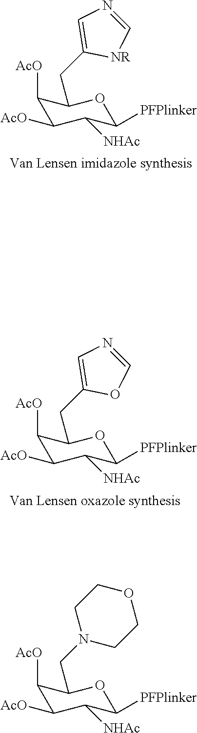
[Van Lensen oxazole synthesis].C1([AcO])C([AcO])C([NHAc])C([PFPlinker])OC1CC1=CN=CO1.[Van Lensen imidazole synthesis].C1([AcO])C([AcO])C([NHAc])C([PFPlinker])OC1CC1=CN=C[NR]1.C1([AcO])C([AcO])C([NHAc])C([PFPlinker])OC1CN1CCOCC1
